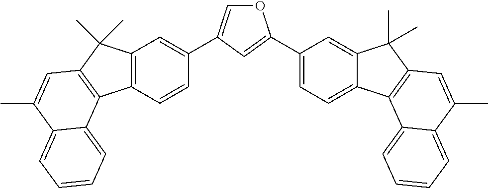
O1C=C(C2=CC3=C(C=C2)C2=C(C3(C)C)C=C(C)C3=CC=CC=C23)C=C1C1=CC=C2C(=C1)C(C)(C)C1=C2C2=CC=CC=C2C(C)=C1
